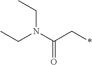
CCN(C(C*)=O)CC
